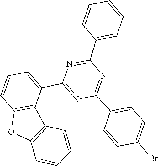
C1=C(C2=NC(C3=CC=C(Br)C=C3)=NC(C3=CC=CC=C3)=N2)C2=C(OC3=C2C=CC=C3)C=C1
